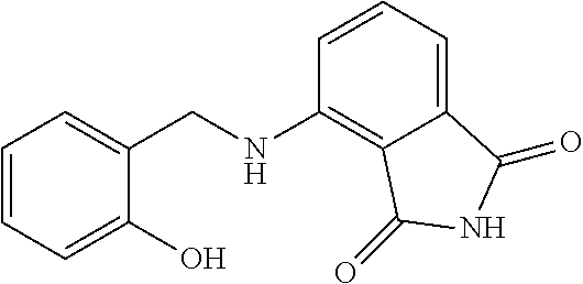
C1=CC=C(O)C(CNC2=C3C(=CC=C2)C(=O)NC3=O)=C1
